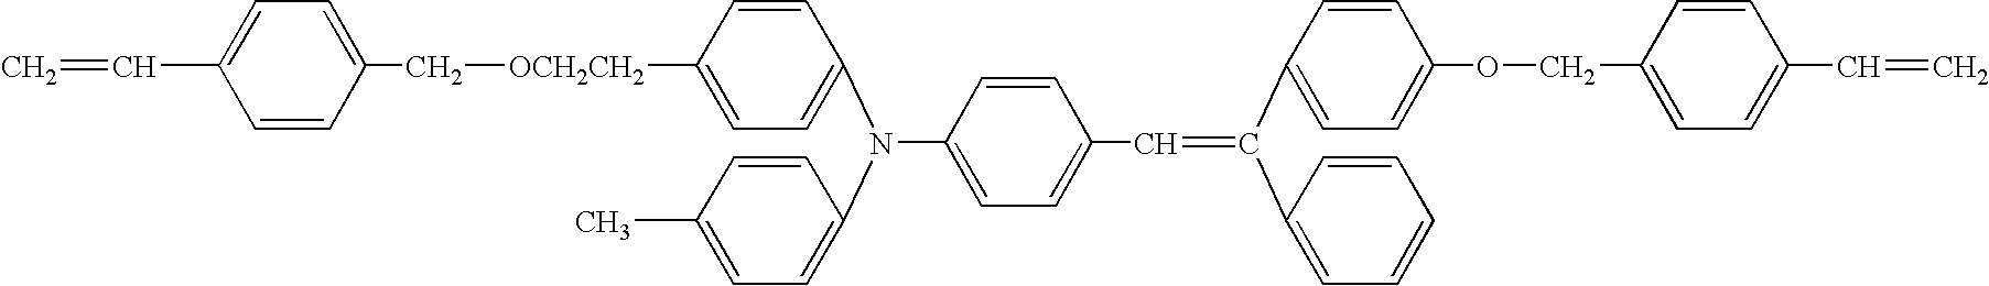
C1(N(C2=CC=C([OCH2CH2]CC3=CC=C(C=C)C=C3)C=C2)C2=CC=C(C)C=C2)=CC=C(C=C(C2=CC=C(OCC3=CC=C(C=C)C=C3)C=C2)C2=CC=CC=C2)C=C1
